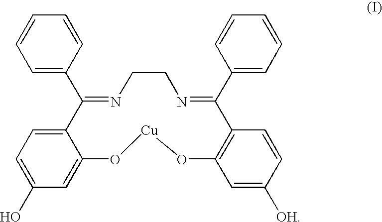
C1=C(C2=NCCN=C(C3=CC=CC=C3)C3=C(C=C([OH])C=C3)O[Cu]OC3=CC(O)=CC=C23)C=CC=C1
